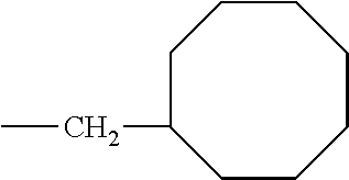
CCC1CCCCCCC1
